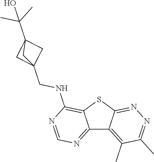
C12=NC=NC(NCC34CC(C(C)(C)O)(C3)C4)=C1SC1=NN=C(C)C(C)=C21
